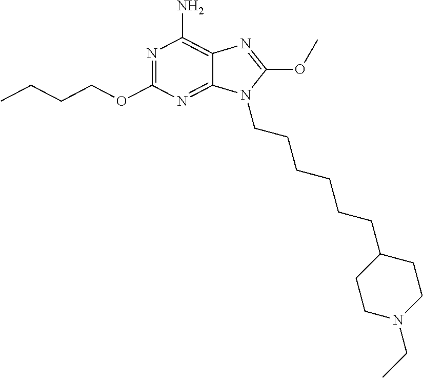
N1=C(OCCCC)N=C2C(=C1N)N=C(OC)N2CCCCCCC1CCN(CC)CC1
